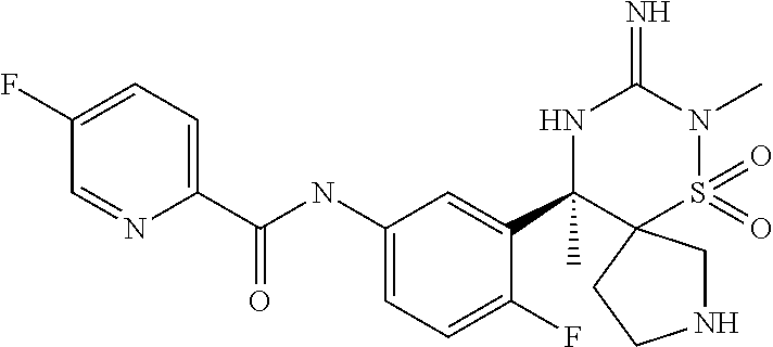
C1(F)=CC=C(C(NC2=CC=C(F)C(C3(C)NC(=N)N(C)S(=O)(=O)C34CNCC4)=C2)=O)N=C1
